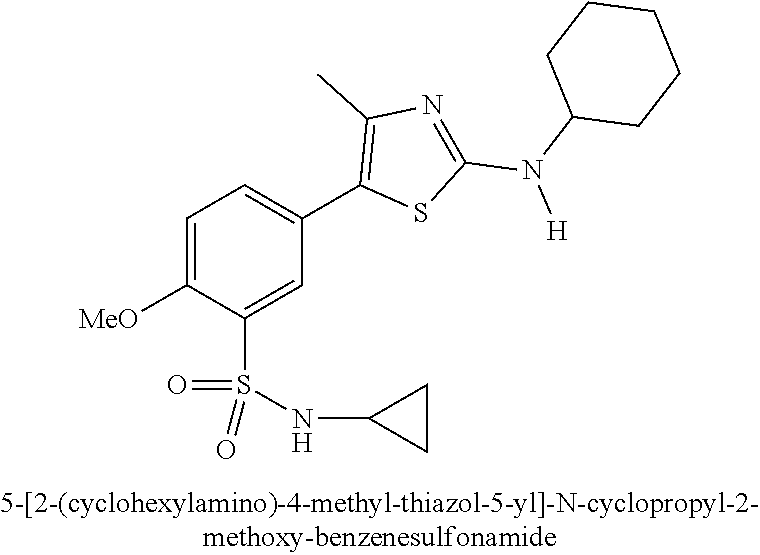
C1=C([OMe])C(S(NC2CC2)(=O)=O)=CC(C2=C(C)N=C(N(C3CCCCC3)[H])S2)=C1
